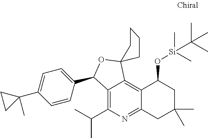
C12=C(C(C)C)N=C3C(=C1C1(OC2C2=CC=C(C4(C)CC4)C=C2)CCCC1)C(O[Si](C)(C)C(C)(C)C)CC(C)(C)C3
